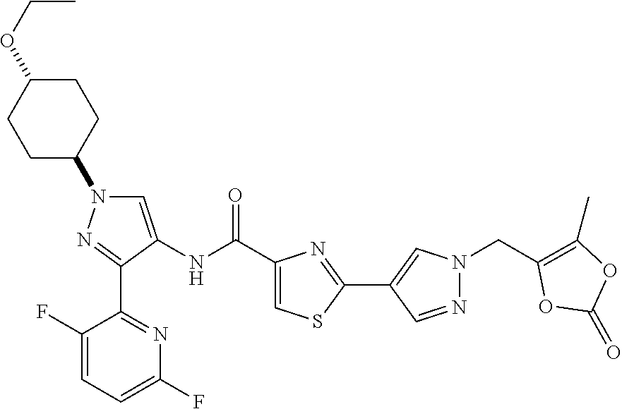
C1=C(NC(C2=CSC(C3=CN(CC4=C(C)OC(=O)O4)N=C3)=N2)=O)C(C2=NC(F)=CC=C2F)=NN1C1CCC(OCC)CC1
